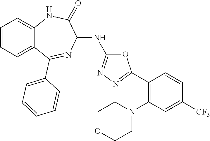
C1=CC=C2C(=C1)NC(=O)C(NC1=NN=C(C3=C(N4CCOCC4)C=C([CF3])C=C3)O1)N=C2C1=CC=CC=C1
